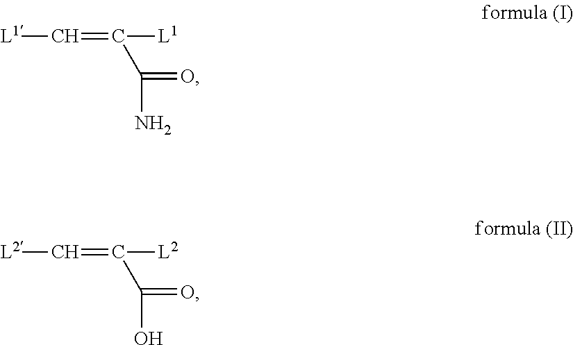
[L1]C=C([L1])C(=O)N.[L2]C=C([L2])C(=O)O
